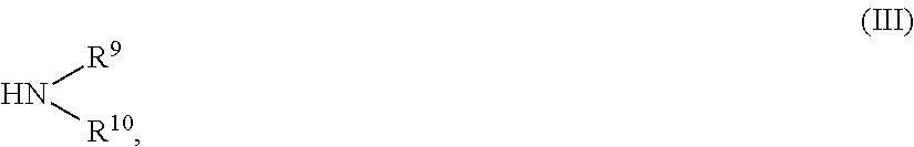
N([R9])[R10]
